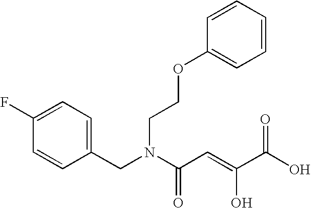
C1(F)=CC=C(CN(C(C=C(C(O)=O)O)=O)CCOC2=CC=CC=C2)C=C1
